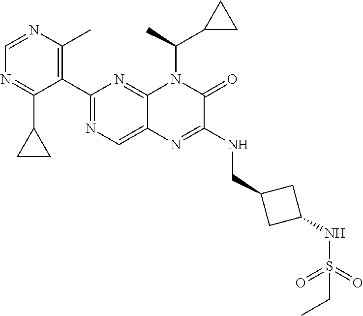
C1=NC(C)=C(C2=NC=C3C(=N2)N(C(C2CC2)C)C(=O)C(NCC2CC(NS(=O)(=O)CC)C2)=N3)C(C2CC2)=N1
